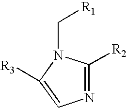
N1=C([R2])N(C[R1])C([R3])=C1
